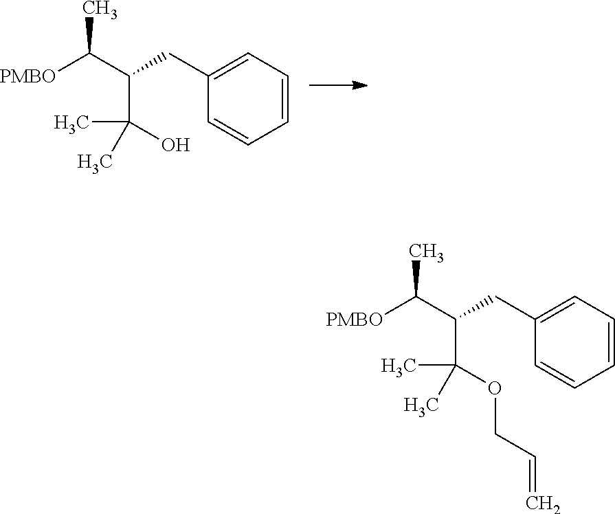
CC(C(C(O)(C)C)CC1=CC=CC=C1)[PMBO].CC(C(C(OCC=C)(C)C)CC1=CC=CC=C1)[PMBO]
